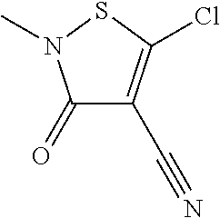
C1(=O)C(C#N)=C(Cl)SN1C
